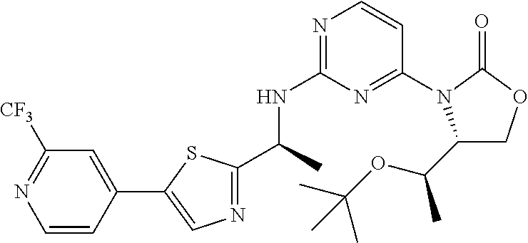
C(C)(NC1=NC=CC(N2C(C(OC(C)(C)C)C)COC2=O)=N1)C1=NC=C(C2=CC([CF3])=NC=C2)S1
